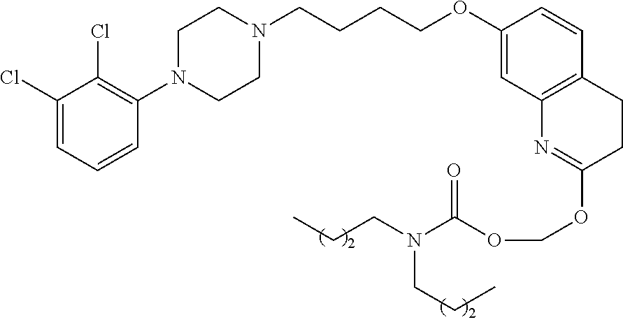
C1(Cl)=CC=CC(N2CCN(CCCCOC3=CC4=C(C=C3)CCC(OCOC(N(CCC)CCC)=O)=N4)CC2)=C1Cl
